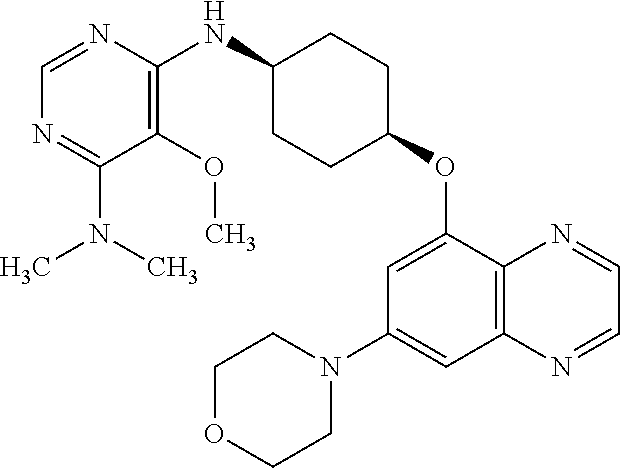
C1=NC(NC2CCC(OC3=CC(N4CCOCC4)=CC4=C3N=CC=N4)CC2)=C(OC)C(N(C)C)=N1
